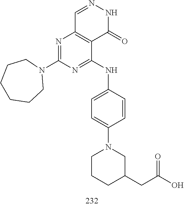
C1=NNC(=O)C2=C1N=C(N1CCCCCC1)N=C2NC1=CC=C(N2CCCC(CC(O)=O)C2)C=C1
